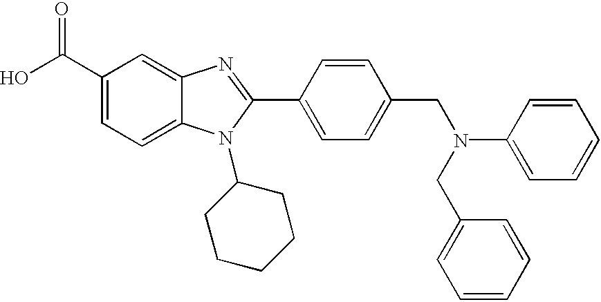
OC(C1=CC=C2C(=C1)N=C(C1=CC=C(CN(C3=CC=CC=C3)CC3=CC=CC=C3)C=C1)N2C1CCCCC1)=O
